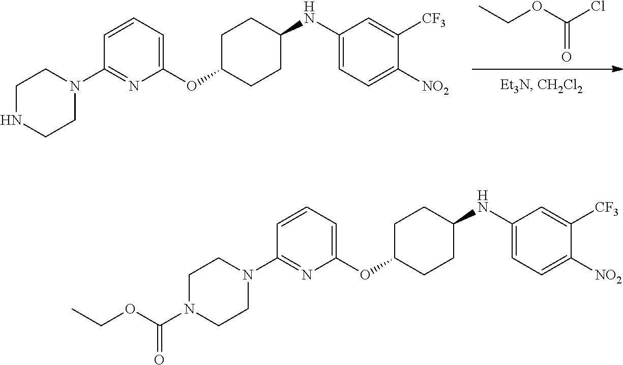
C1C(OC2=CC=CC(N3CCN(C(OCC)=O)CC3)=N2)CCC(NC2=CC=C([NO2])C([CF3])=C2)C1.ClC(OCC)=O.C1C(OC2=CC=CC(N3CCNCC3)=N2)CCC(NC2=CC=C([NO2])C([CF3])=C2)C1
